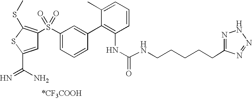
C1(C2=C(NC(NCCCCCC3=NNN=N3)=O)C=CC=C2C)=CC(S(C2=C(SC)SC(C(N)=N)=C2)(=O)=O)=CC=C1
